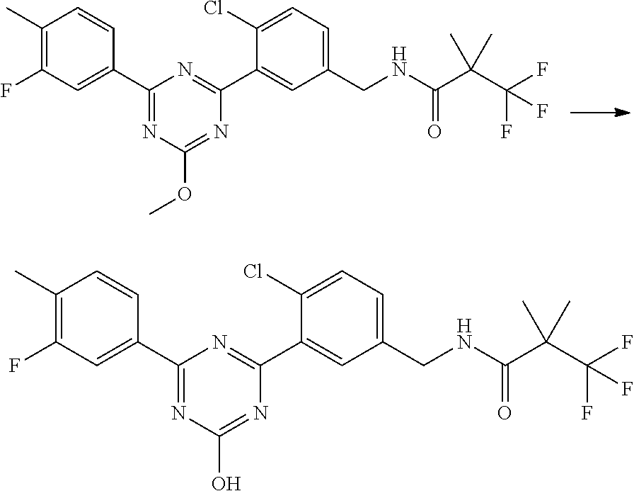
C1(C)=C(F)C=C(C2=NC(O)=NC(C3=CC(CNC(C(C(F)(F)F)(C)C)=O)=CC=C3Cl)=N2)C=C1.C1(C)=C(F)C=C(C2=NC(OC)=NC(C3=CC(CNC(C(C(F)(F)F)(C)C)=O)=CC=C3Cl)=N2)C=C1
